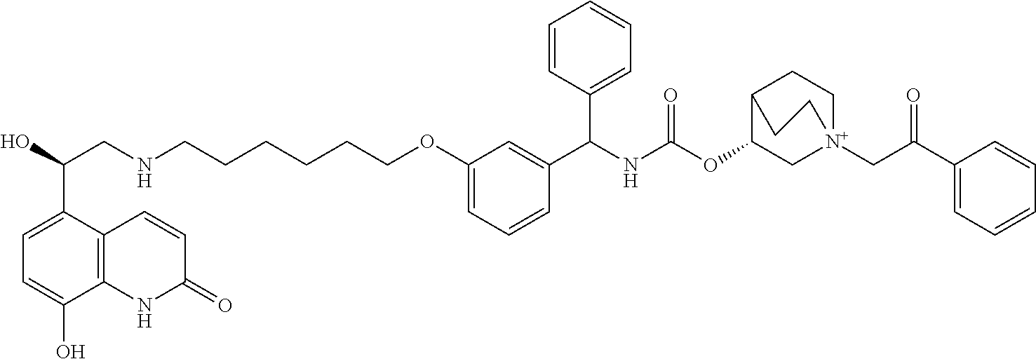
OC(CNCCCCCCOC1=CC=CC(C(NC(OC2C[N+]3(CC(C4=CC=CC=C4)=O)CCC2CC3)=O)C2=CC=CC=C2)=C1)C1=CC=C(O)C2=C1C=CC(=O)N2
